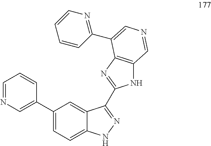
C1=NC=C(C2=CC=C3C(=C2)C(C2=NC4=C(N2)C=NC=C4C2=NC=CC=C2)=NN3)C=C1
